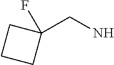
C1(CN)(F)CCC1
